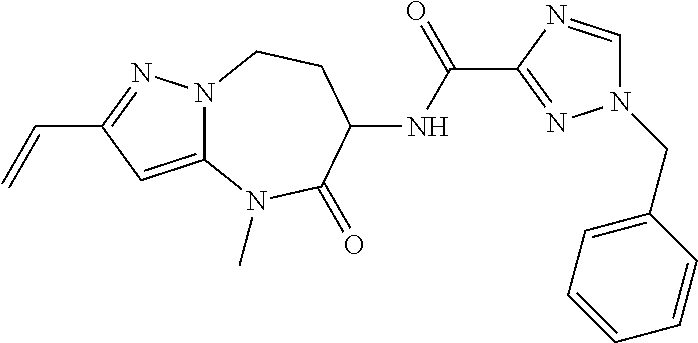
C12=CC(C=C)=NN1CCC(NC(C1=NN(CC3=CC=CC=C3)C=N1)=O)C(=O)N2C
